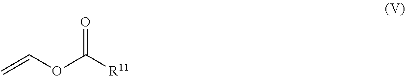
O(C([R11])=O)C=C
